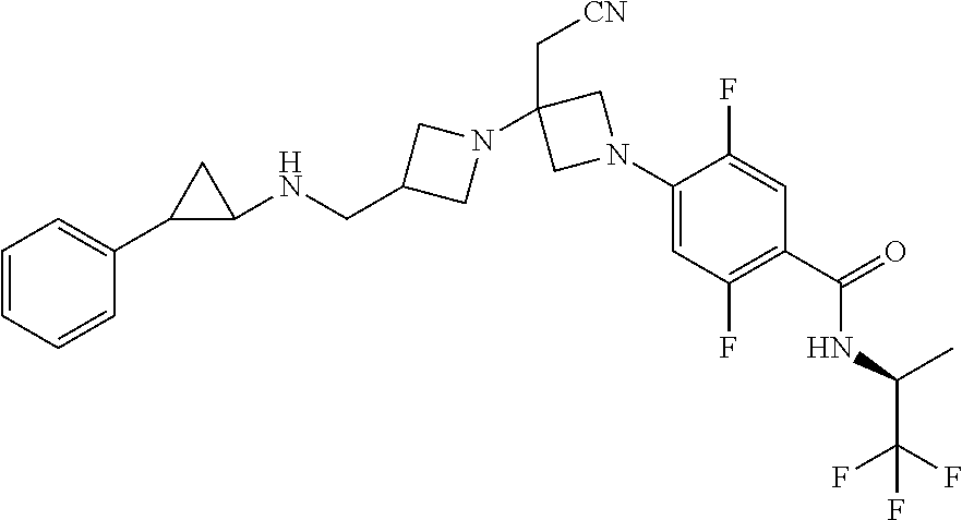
C1(CNC2CC2C2=CC=CC=C2)CN(C2(C[CN])CN(C3=CC(F)=C(C(=O)NC(C(F)(F)F)C)C=C3F)C2)C1
